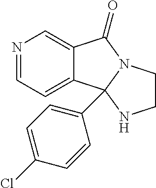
C12=CN=CC=C1C1(C3=CC=C(Cl)C=C3)N(C2=O)CCN1
